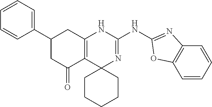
C1(C2=CC=CC=C2)CC(=O)C2=C(C1)NC(NC1=NC3=C(C=CC=C3)O1)=NC21CCCCC1
